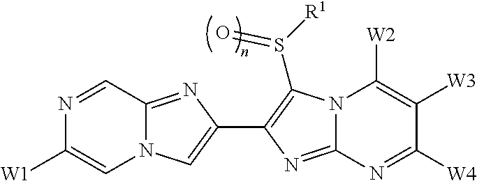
N1=CC2=NC(C3=C(S([R1])=O)N4C(=N3)N=C([W4])C([W3])=C4[W2])=CN2C=C1[W1]
